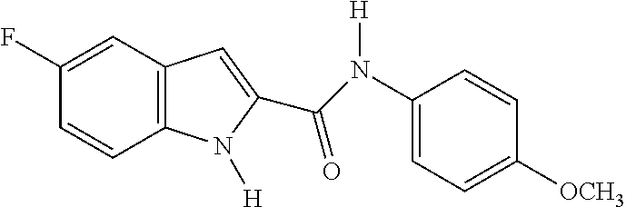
C1(F)=CC2=C(C=C1)N([H])C(C(N(C1=CC=C([OCH3])C=C1)[H])=O)=C2
